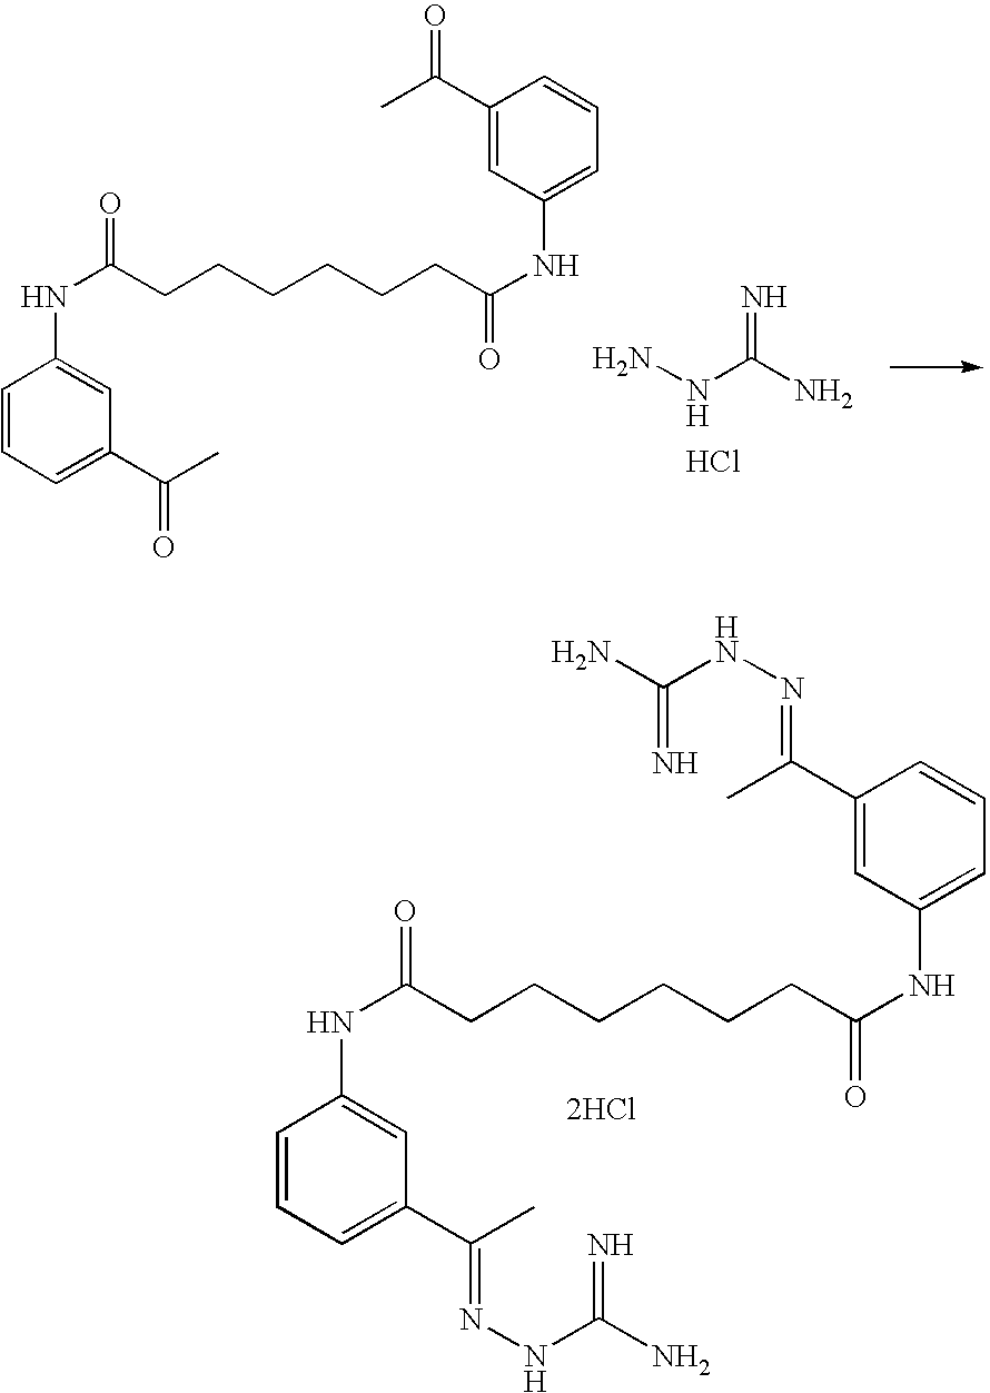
N(C(CCCCCCC(NC1=CC=CC(C(C)=O)=C1)=O)=O)C1=CC(C(C)=O)=CC=C1.NNC(N)=N.Cl.N(C(CCCCCCC(NC1=CC=CC(C(C)=NNC(N)=N)=C1)=O)=O)C1=CC(C(C)=NNC(N)=N)=CC=C1.[2HCl]
